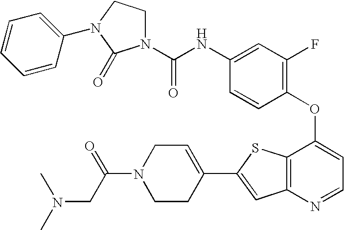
N1(C(NC2=CC(F)=C(OC3=CC=NC4=C3SC(C3=CCN(C(=O)CN(C)C)CC3)=C4)C=C2)=O)CCN(C2=CC=CC=C2)C1=O
